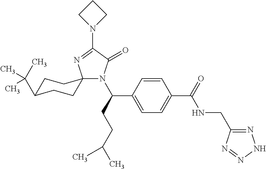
N1(C(CCC(C)C)C2=CC=C(C(=O)NCC3=NNN=N3)C=C2)C(=O)C(N2CCC2)=NC12CCC(C(C)(C)C)CC2
